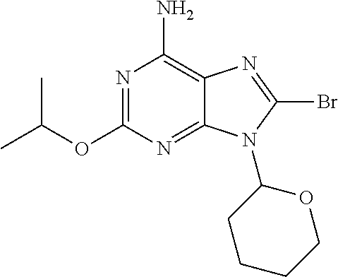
N1=C(OC(C)C)N=C2C(=C1N)N=C(Br)N2C1CCCCO1
